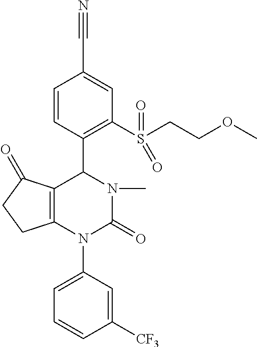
C1=C(N2C3=C(C(=O)CC3)C(C3=C(S(CCOC)(=O)=O)C=C(C#N)C=C3)N(C)C2=O)C=C([CF3])C=C1
